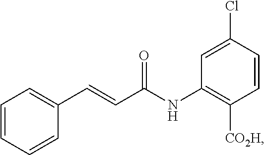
C1=CC=C(C=CC(=O)NC2=C([CO2H])C=CC(Cl)=C2)C=C1
